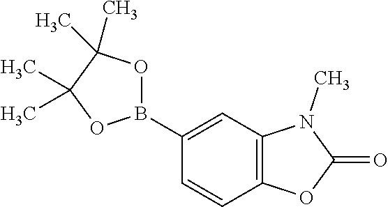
C12=C(C=C(B3OC(C)(C)C(C)(C)O3)C=C1)N(C)C(=O)O2
